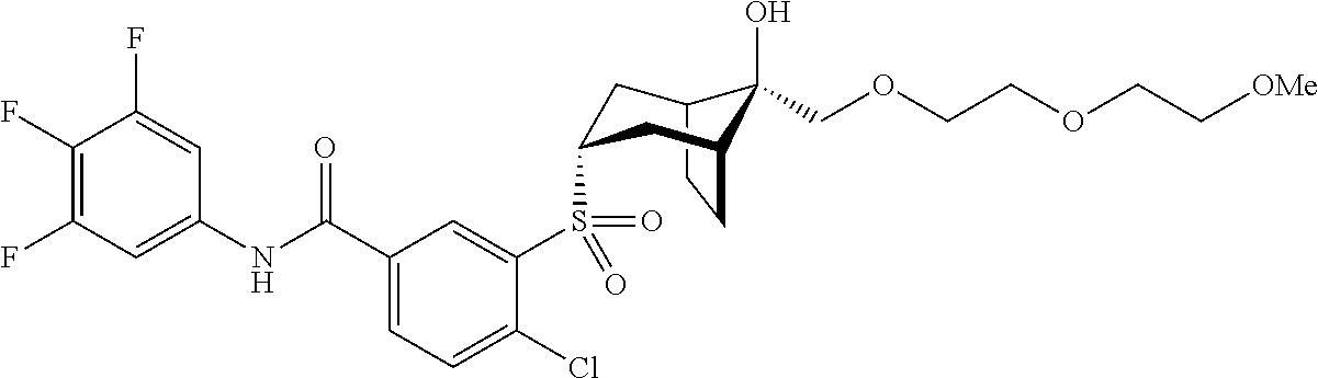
C1(F)=C(F)C=C(NC(C2=CC=C(Cl)C(S(=O)(=O)C3CC4C(O)(COCCOCC[OMe])C(CC4)C3)=C2)=O)C=C1F
